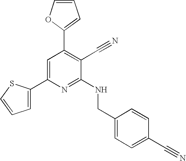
C1(C2=CC=CS2)=CC(C2=CC=CO2)=C(C#N)C(NCC2=CC=C(C#N)C=C2)=N1
